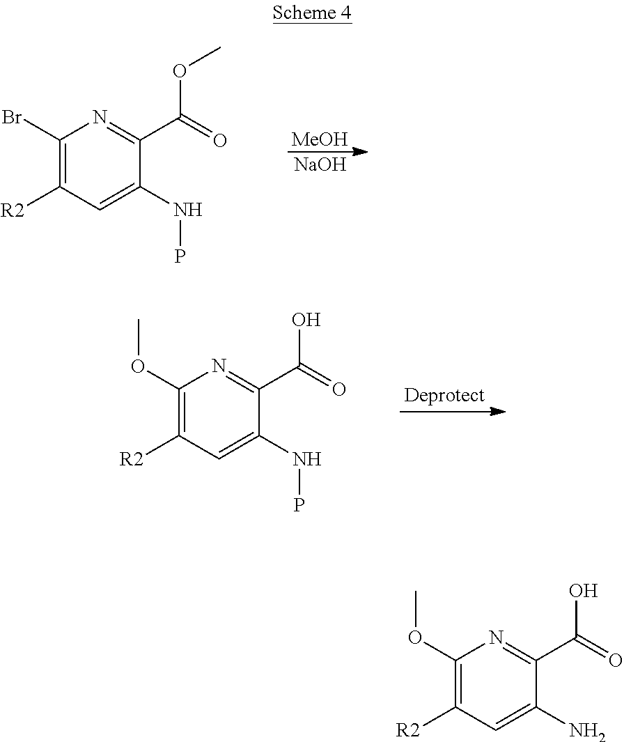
[NaOH].C1(Br)=C([R2])C=C(NP)C(C(OC)=O)=N1.[MeOH].[Deprotect].C1(OC)=C([R2])C=C(NP)C(C(O)=O)=N1.C1(OC)=C([R2])C=C(N)C(C(O)=O)=N1
